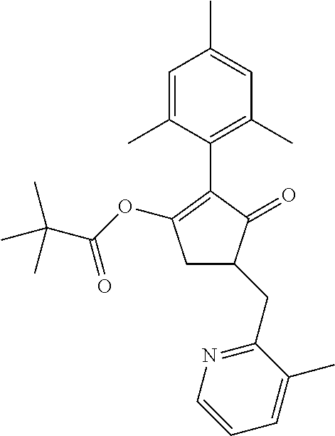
C1=C(C)C=C(C)C(C2=C(OC(=O)C(C)(C)C)CC(CC3=NC=CC=C3C)C2=O)=C1C
